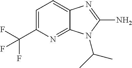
C1=C(C(F)(F)F)N=C2C(=C1)N=C(N)N2C(C)C
